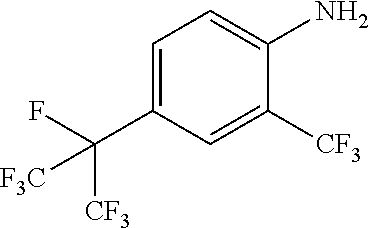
C1=C(C(F)([CF3])[F3C])C=C([CF3])C(N)=C1
